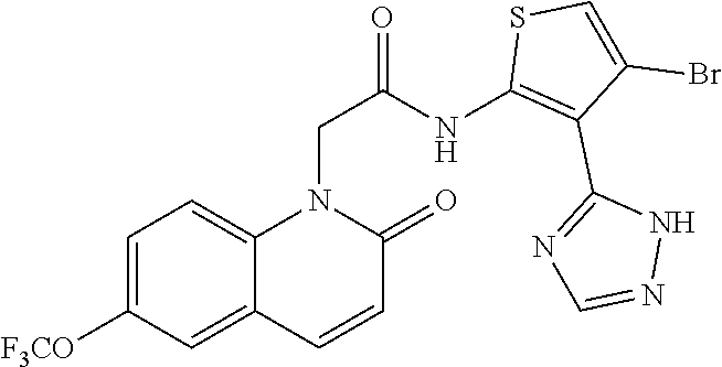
C1=C([F3CO])C=C2C(=C1)N(CC(=O)NC1=C(C3=NC=NN3)C(Br)=CS1)C(=O)C=C2
